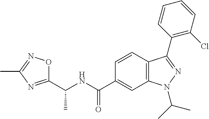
C1(C(NC(C2=CC3=C(C=C2)C(C2=C(Cl)C=CC=C2)=NN3C(C)C)=O)C)=NC(C)=NO1
